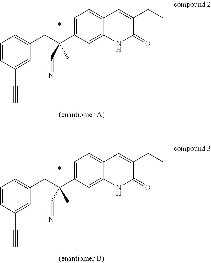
C1=CC=C(CC(C2=CC=C3C(=C2)NC(=O)C(CC)=C3)(C#N)C)C=C1C#C.C1=CC=C(CC(C2=CC=C3C(=C2)NC(=O)C(CC)=C3)(C#N)C)C=C1C#C
